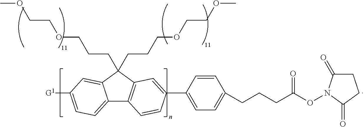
C12=CC=C([G1])C=C1C(CCCOCCOC)(CCCOCCOC)C1=C2C=CC(C2=CC=C(CCCC(=O)ON3C(=O)CCC3=O)C=C2)=C1
